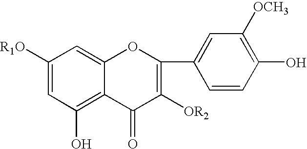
C1([R1O])=CC(O)=C2C(=C1)OC(C1=CC([OCH3])=C(O)C=C1)=C([OR2])C2=O
